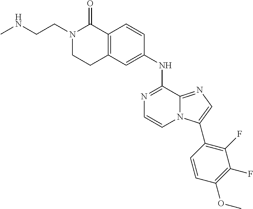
C12=C(C=C(NC3=NC=CN4C3=NC=C4C3=C(F)C(F)=C(OC)C=C3)C=C1)CCN(CCNC)C2=O
